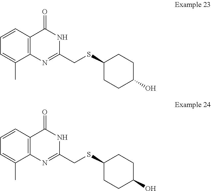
S(C1CCC(O)CC1)CC1=NC2=C(C=CC=C2C)C(=O)N1.C1(CSC2CCC(O)CC2)=NC2=C(C=CC=C2C)C(=O)N1
